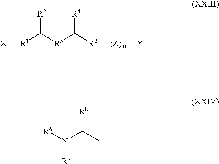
[X][R1]C([R3]C([R5][(Z)m][Y])[R4])[R2].[R6]N(C(C)[R8])[R7]
